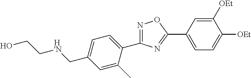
N1=C(C2=CC=C(C[H'N]CCO)C=C2C)N=C(C2=CC=C([OEt])C([OEt])=C2)O1
